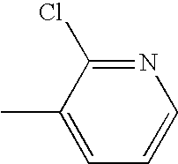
N1=C(Cl)C(C)=CC=C1
